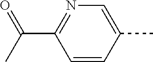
C1=C(C)C=CC(C(C)=O)=N1
